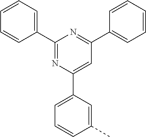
C1(C2=CC=CC=C2)=NC(C2=CC=CC(C)=C2)=CC(C2=CC=CC=C2)=N1
